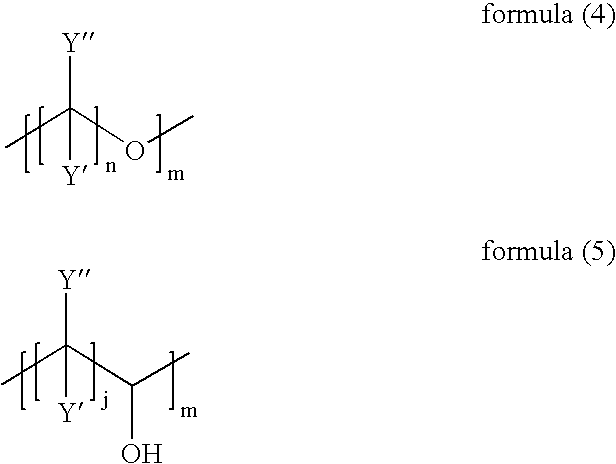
CC(OC)([Y])[Y].CC(C(C)O)([Y])[Y]
